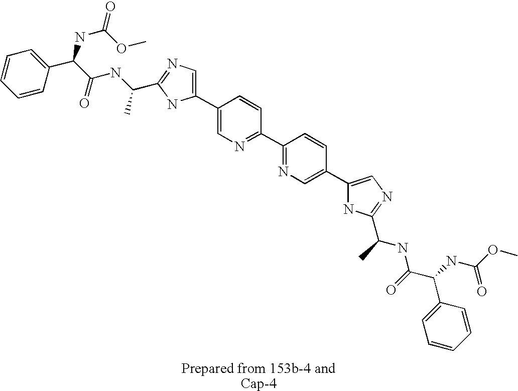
C1=CC(C2=CN=C(C(NC(C(NC(=O)OC)C3=CC=CC=C3)=O)C)N2)=CN=C1C1=NC=C(C2=CN=C(C(C)NC(C(NC(OC)=O)C3=CC=CC=C3)=O)N2)C=C1
